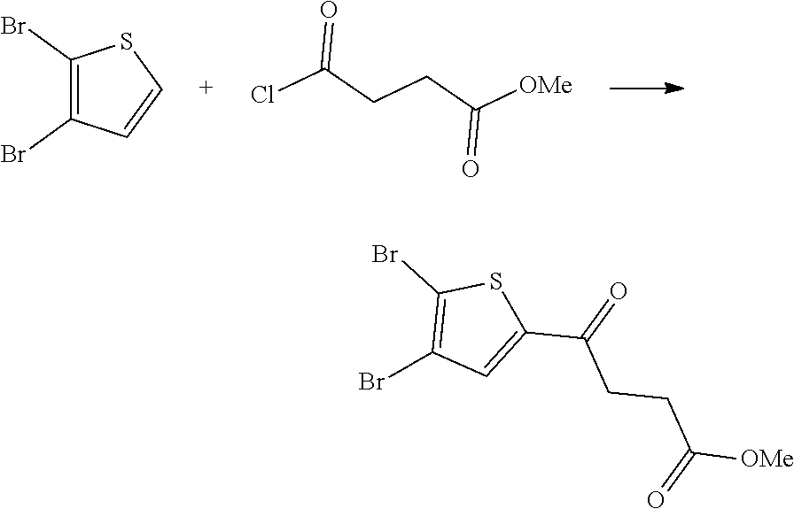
C1(Br)=C(Br)C=CS1.ClC(=O)CCC(=O)[OMe].BrC1=C(Br)SC(C(=O)CCC([OMe])=O)=C1
